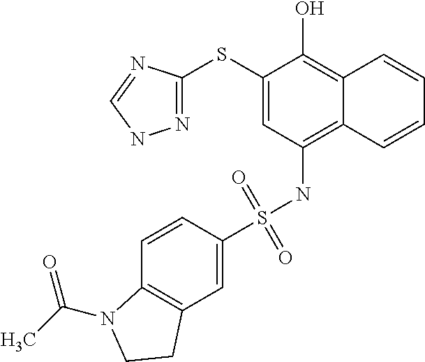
N1=C(SC2=CC(NS(C3=CC4=C(C=C3)N(C(C)=O)CC4)(=O)=O)=C3C(=C2O)C=CC=C3)N=CN1
